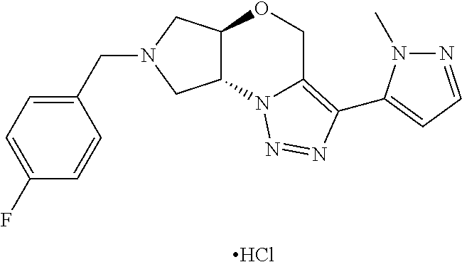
Cl.C(N1CC2C(C1)N1C(=C(C3=CC=NN3C)N=N1)CO2)C1=CC=C(F)C=C1
